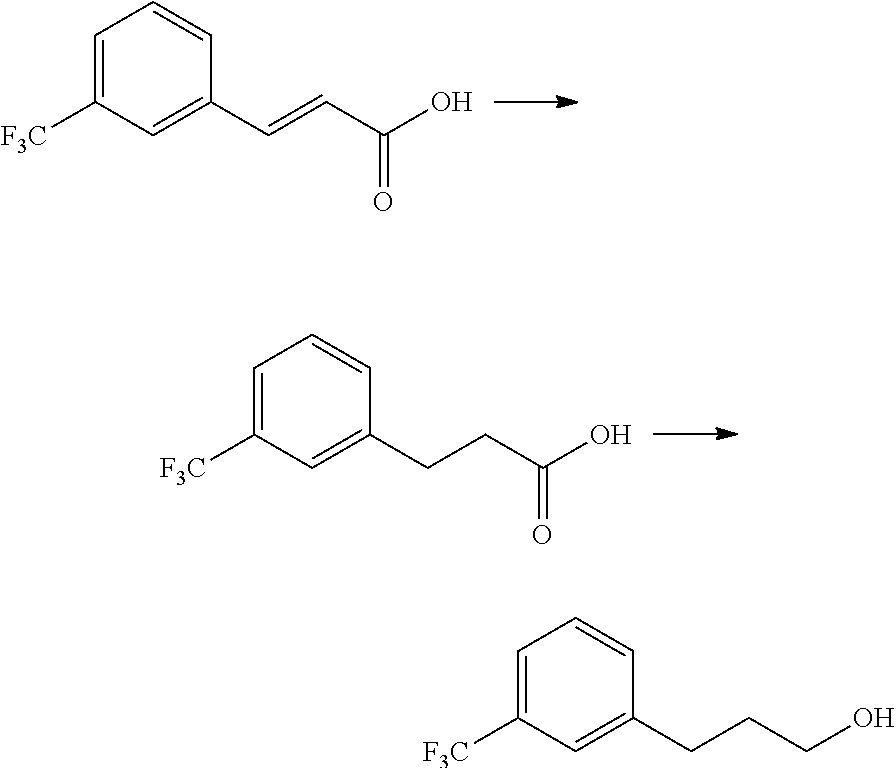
C1=C([F3C])C=C(C=CC(O)=O)C=C1.C1=C([F3C])C=C(CCC(O)=O)C=C1.C1=C([F3C])C=C(CCCO)C=C1
